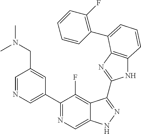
C1=NC=C(C2=NC=C3C(=C2F)C(C2=NC4=C(N2)C=CC=C4C2=C(F)C=CC=C2)=NN3)C=C1CN(C)C
